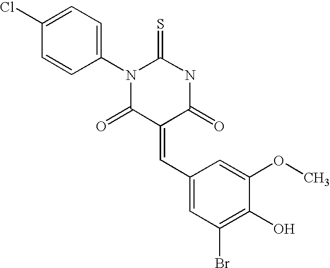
N1C(=S)N(C2=CC=C(Cl)C=C2)C(=O)C(=CC2=CC(Br)=C(O)C(OC)=C2)C1=O
